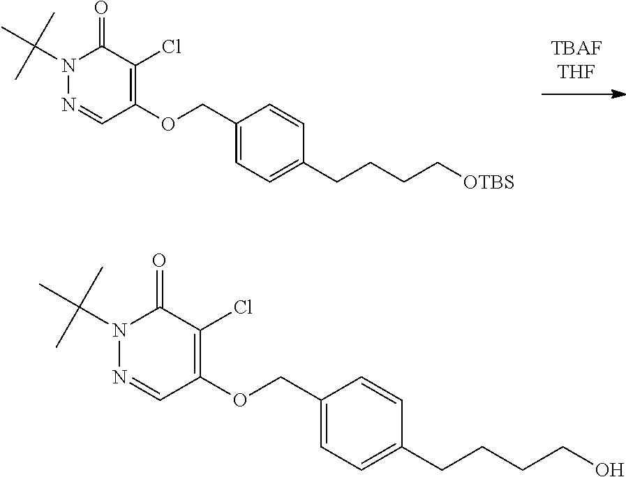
N1(C(C)(C)C)N=CC(OCC2=CC=C(CCCC[OTBS])C=C2)=C(Cl)C1=O.N1(C(C)(C)C)N=CC(OCC2=CC=C(CCCCO)C=C2)=C(Cl)C1=O
